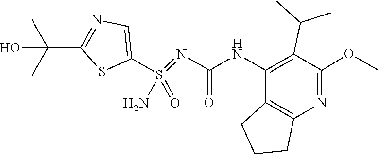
O=S(N)(C1=CN=C(C(C)(C)O)S1)=NC(NC1=C(C(C)C)C(OC)=NC2=C1CCC2)=O
